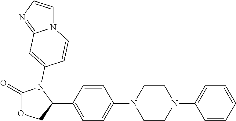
C1(=O)OCC(C2=CC=C(N3CCN(C4=CC=CC=C4)CC3)C=C2)N1C1=CC2=NC=CN2C=C1
